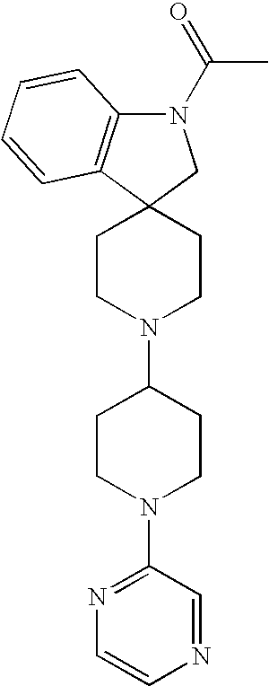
C1CN(C2CCN(C3=NC=CN=C3)CC2)CCC12CN(C(C)=O)C1=C2C=CC=C1
